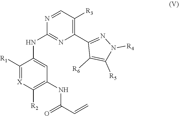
C1([R1])=[X]C([R2])=C(NC(=O)C=C)C=C1NC1=NC(C2=NN([R4])C([R5])=C2[R6])=C([R3])C=N1
